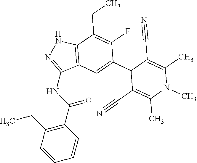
C1(C(NC2=NNC3=C2C=C(C2C(C#N)=C(C)N(C)C(C)=C2C#N)C(F)=C3CC)=O)=C(CC)C=CC=C1
